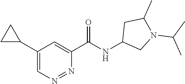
C1(C2CC2)=CN=NC(C(NC2CN(C(C)C)C(C)C2)=O)=C1
